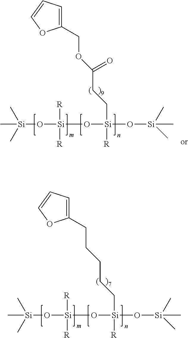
C[Si](O[Si]([R])([R])O[Si](O[Si](C)(C)C)(CCCCCC1=CC=CO1)[R])(C)C.C[Si](O[Si]([R])([R])O[Si](O[Si](C)(C)C)(CCC(OCC1=CC=CO1)=O)[R])(C)C
